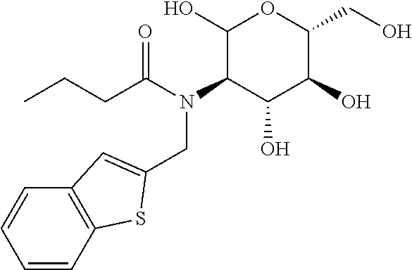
C1(O)C(N(C(CCC)=O)CC2=CC3=C(S2)C=CC=C3)C(O)C(O)C(CO)O1
